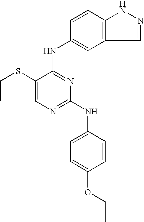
C12=C(C(NC3=CC4=C(C=C3)NN=C4)=NC(NC3=CC=C(OCC)C=C3)=N1)SC=C2
